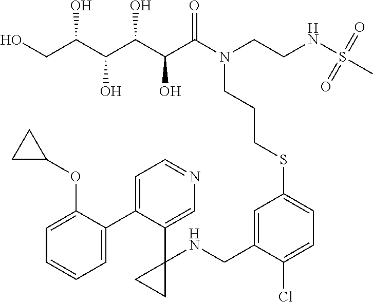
OCC(C(C(C(C(N(CCNS(C)(=O)=O)CCCSC1=CC=C(Cl)C(CNC2(C3=CN=CC=C3C3=CC=CC=C3OC3CC3)CC2)=C1)=O)O)O)O)O
